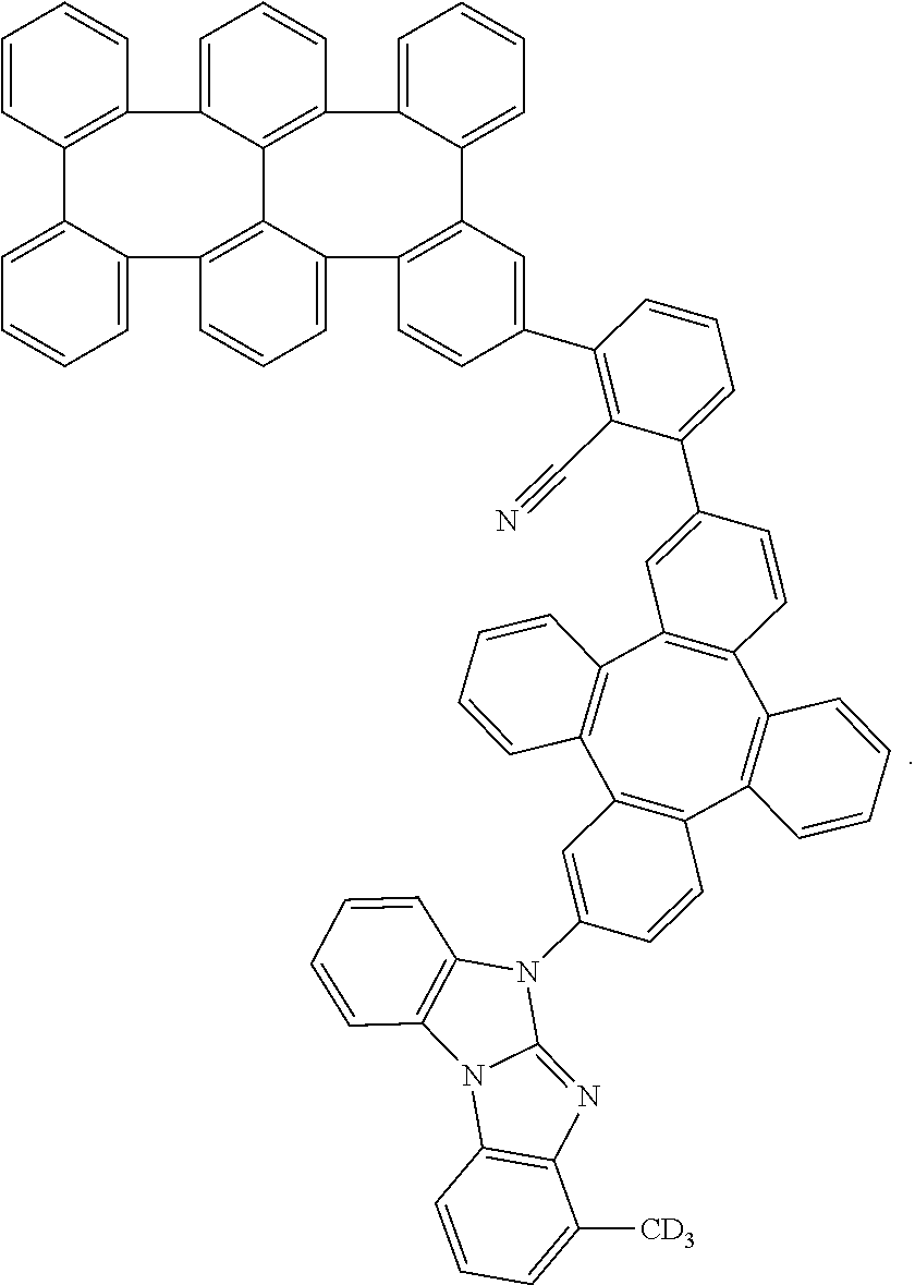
C1=CC2=C(C=C1)C1=CC=CC3=C1C1=C(C4=CC=CC=C24)C=CC=C1C1=C(C2=CC=CC=C32)C=C(C2=C(C#N)C(C3=CC4=C(C=C3)C3=C(C5=C(C6=C4C=CC=C6)C=C(N4C6=C(N7C4=NC4=C7C=CC=C4[CD3])C=CC=C6)C=C5)C=CC=C3)=CC=C2)C=C1
